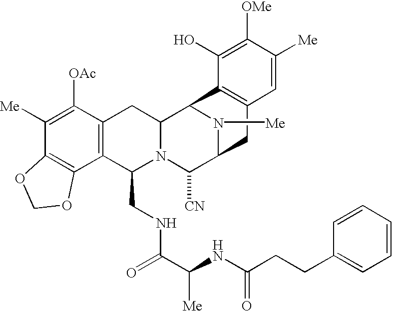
C1([Me])=C([OAc])C2=C(C3=C1OCO3)C(CNC(=O)C([Me])NC(CCC1=CC=CC=C1)=O)N1C(C2)C2N([Me])C(C1[CN])CC1=C2C(O)=C([OMe])C([Me])=C1
